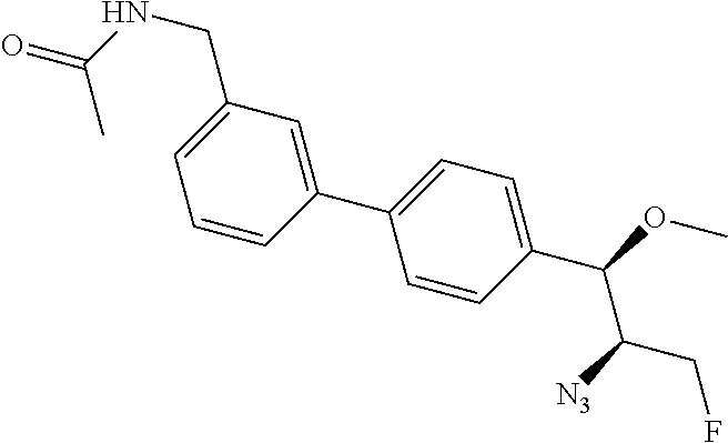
C1=CC(C2=CC=C(C(OC)C([N3])CF)C=C2)=CC(CNC(=O)C)=C1
